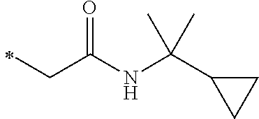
C(C)C(=O)NC(C1CC1)(C)C
